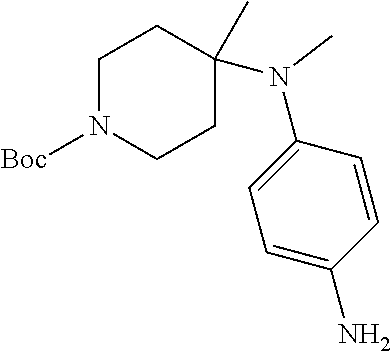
C1N([Boc])CCC(N(C2=CC=C(N)C=C2)C)(C)C1
